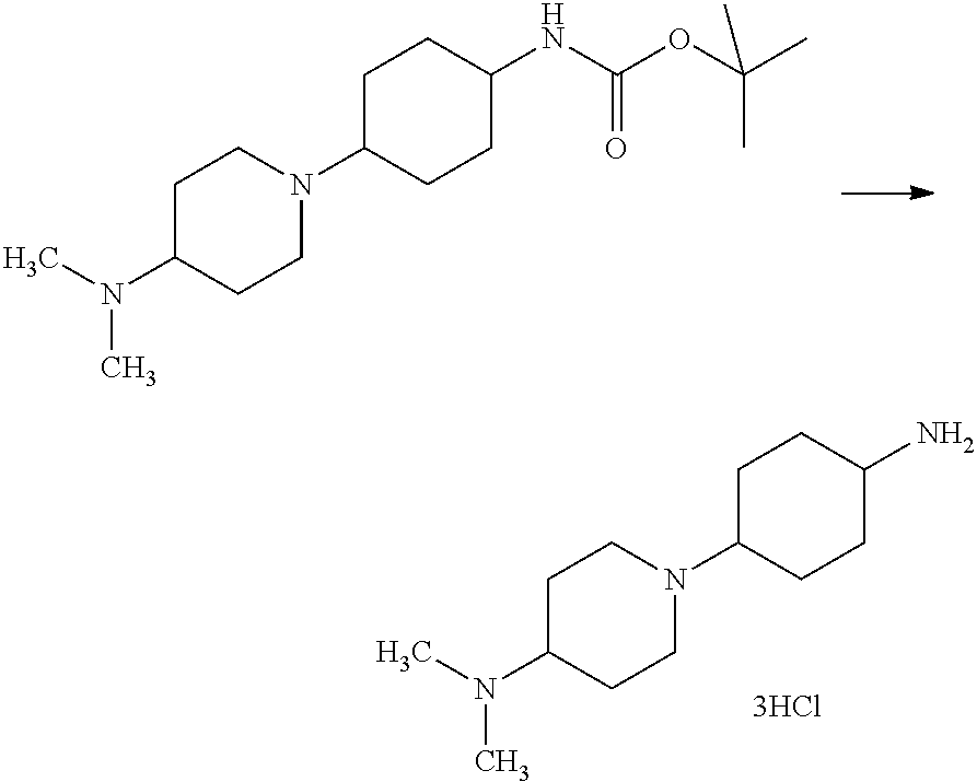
C1C(N(C)C)CCN(C2CCC(NC(OC(C)(C)C)=O)CC2)C1.C1C(N(C)C)CCN(C2CCC(N)CC2)C1
